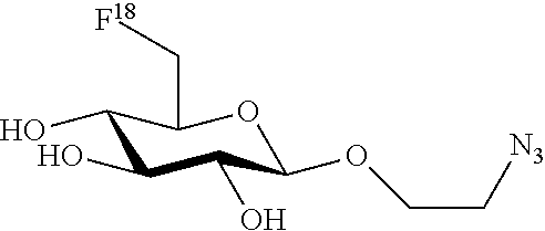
C1(O)C(O)C(O)C(OCC[N3])OC1C[F18]
